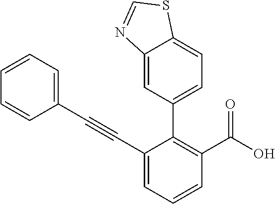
C1=CC=C(C#CC2=CC=CC(C(O)=O)=C2C2=CC=C3C(=C2)N=CS3)C=C1
